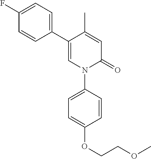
C1=C(C)C(C2=CC=C(F)C=C2)=CN(C2=CC=C(OCCOC)C=C2)C1=O
